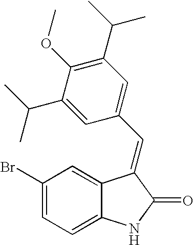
C1(Br)=CC=C2C(=C1)C(=CC1=CC(C(C)C)=C(OC)C(C(C)C)=C1)C(=O)N2
